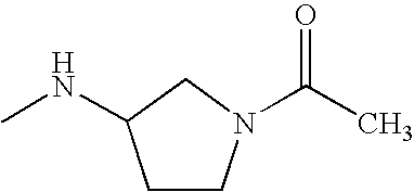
C1C(NC)CCN1C(C)=O
